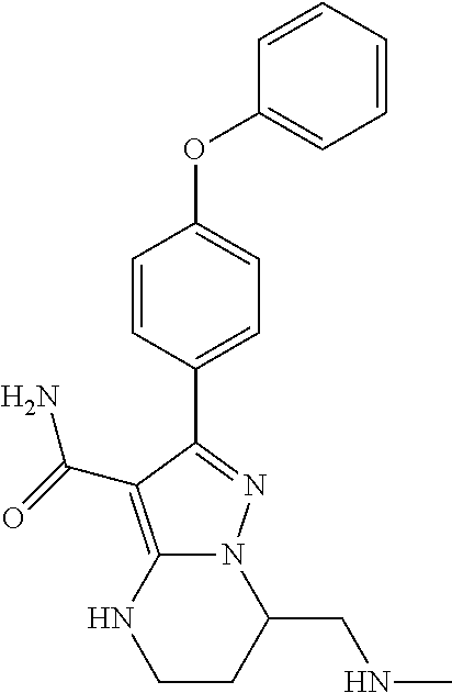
C(C1N2C(=C(C(=O)N)C(C3=CC=C(OC4=CC=CC=C4)C=C3)=N2)NCC1)NC
